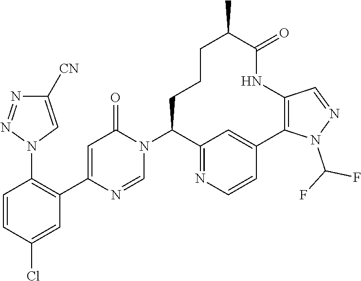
C1([CN])=CN(C2=C(C3=CC(=O)N(C4CCCC(C)C(=O)NC5=C(C6=CC4=NC=C6)N(C(F)F)N=C5)C=N3)C=C(Cl)C=C2)N=N1
